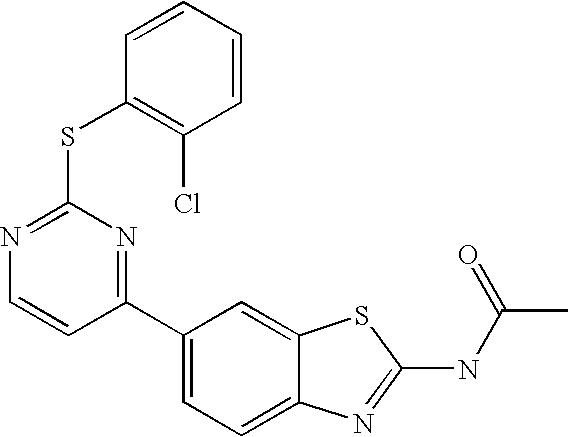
C1(C2=NC(SC3=C(Cl)C=CC=C3)=NC=C2)=CC=C2C(=C1)SC(NC(C)=O)=N2
